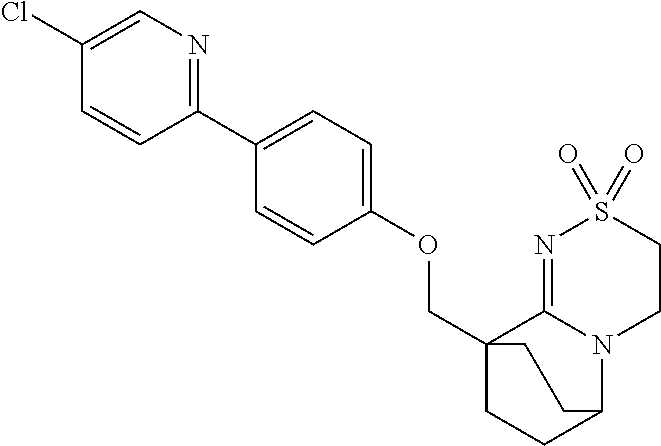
C(C12CCC(N3C1=NS(=O)(=O)CC3)CC2)OC1=CC=C(C2=NC=C(Cl)C=C2)C=C1
